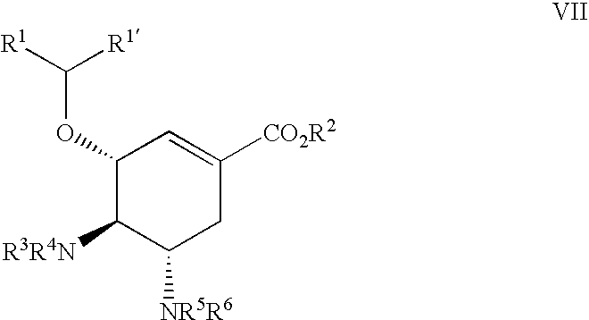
C1(OC([R1])[R1])C([R3R4N])C([NR5R6])CC([CO2R2])=C1
